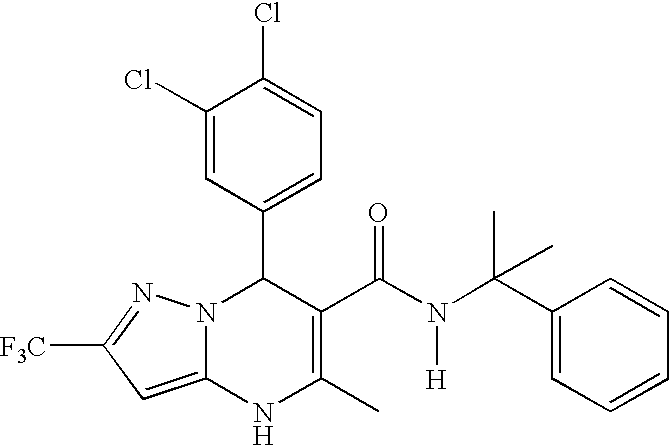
C1(Cl)=CC(C2N3C(=CC([F3C])=N3)NC(C)=C2C(N([H])C(C2=CC=CC=C2)(C)C)=O)=CC=C1Cl
